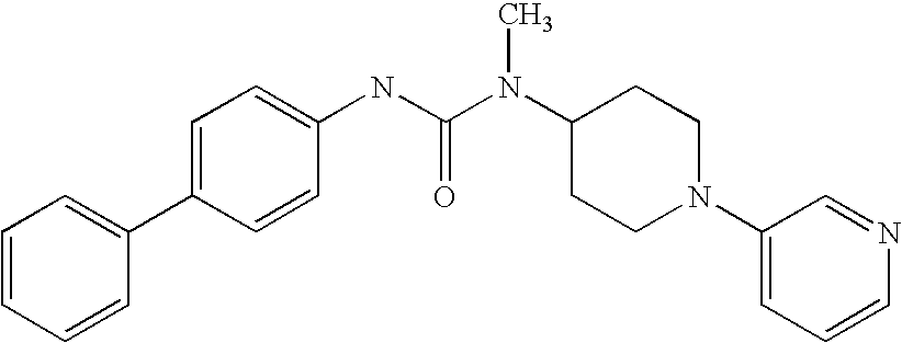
C1=CC=CC(C2=CC=C(NC(N(C3CCN(C4=CC=CN=C4)CC3)C)=O)C=C2)=C1
